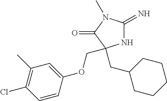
N1C(=N)N(C)C(=O)C1(CC1CCCCC1)COC1=CC(C)=C(Cl)C=C1
